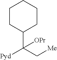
C1(C(C[Me])([Pyd])[OPr])CCCCC1
